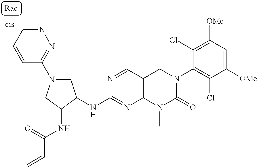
C1(NC2CN(C3=NN=CC=C3)CC2NC(=O)C=C)=NC2=C(C=N1)CN(C1=C(Cl)C([OMe])=CC([OMe])=C1Cl)C(=O)N2C
